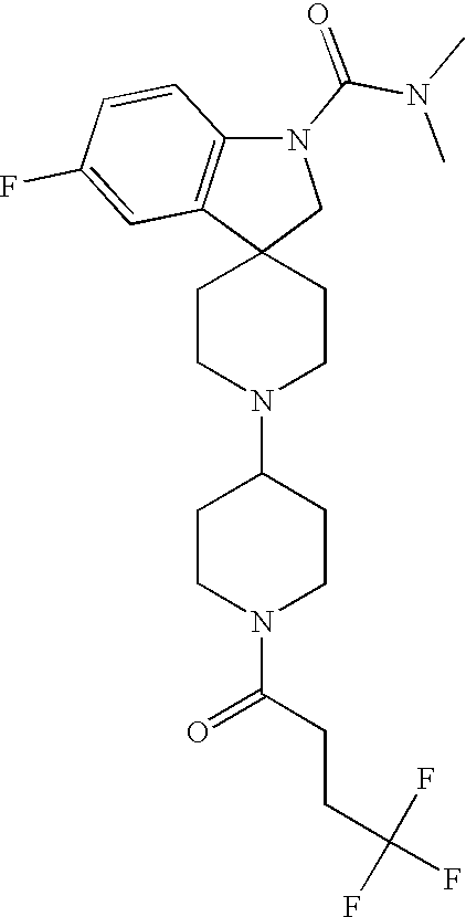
C1CN(C2CCN(C(CCC(F)(F)F)=O)CC2)CCC12CN(C(=O)N(C)C)C1=C2C=C(F)C=C1
